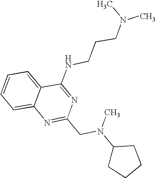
C1=CC=C2C(=C1)N=C(CN(C1CCCC1)C)N=C2NCCCN(C)C
